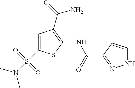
C1(C(=O)NC2=C(C(N)=O)C=C(S(N(C)C)(=O)=O)S2)=NNC=C1
